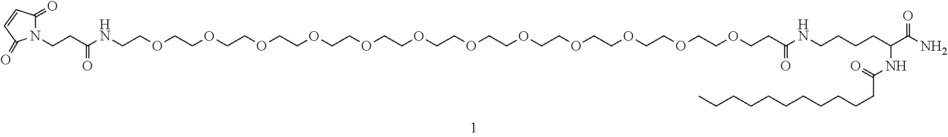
C(OCCOCCOCCOCCC(NCCCCC(NC(CCCCCCCCCCC)=O)C(N)=O)=O)COCCOCCOCCOCCOCCOCCOCCOCCNC(CCN1C(=O)C=CC1=O)=O
